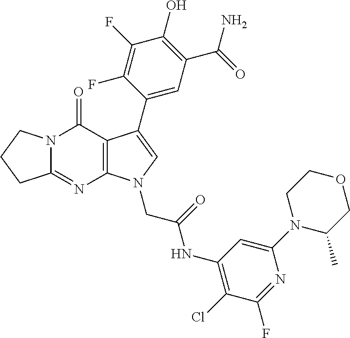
C12=NC3=C(C(=O)N1CCC2)C(C1=CC(C(N)=O)=C(O)C(F)=C1F)=CN3CC(NC1=C(Cl)C(F)=NC(N2C(C)COCC2)=C1)=O
